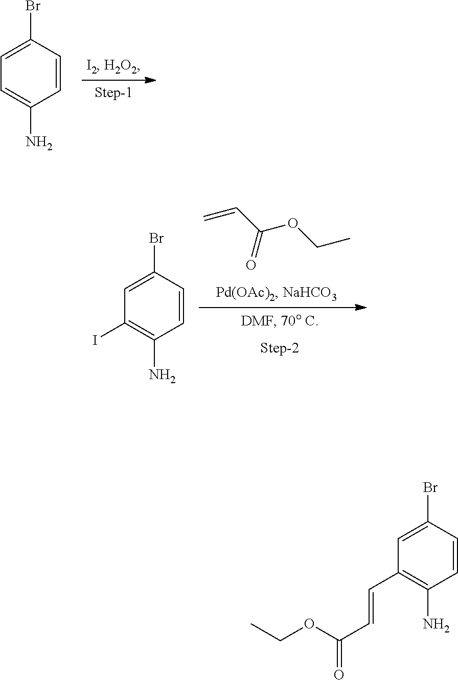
C1=C(Br)C=CC(N)=C1.C=CC(OCC)=O.C1=C(Br)C=CC(N)=C1I.C1=C(Br)C=CC(N)=C1C=CC(OCC)=O
